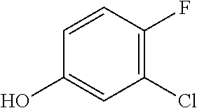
C1=CC(F)=C(Cl)C=C1O
